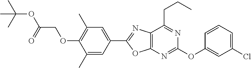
C12=C(C(CCC)=NC(OC3=CC(Cl)=CC=C3)=N1)N=C(C1=CC(C)=C(OCC(OC(C)(C)C)=O)C(C)=C1)O2
